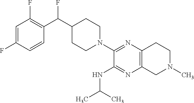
C1=C(F)C=CC(C(C2CCN(C3=NC4=C(N=C3NC(C)C)CN(C)CC4)CC2)F)=C1F
